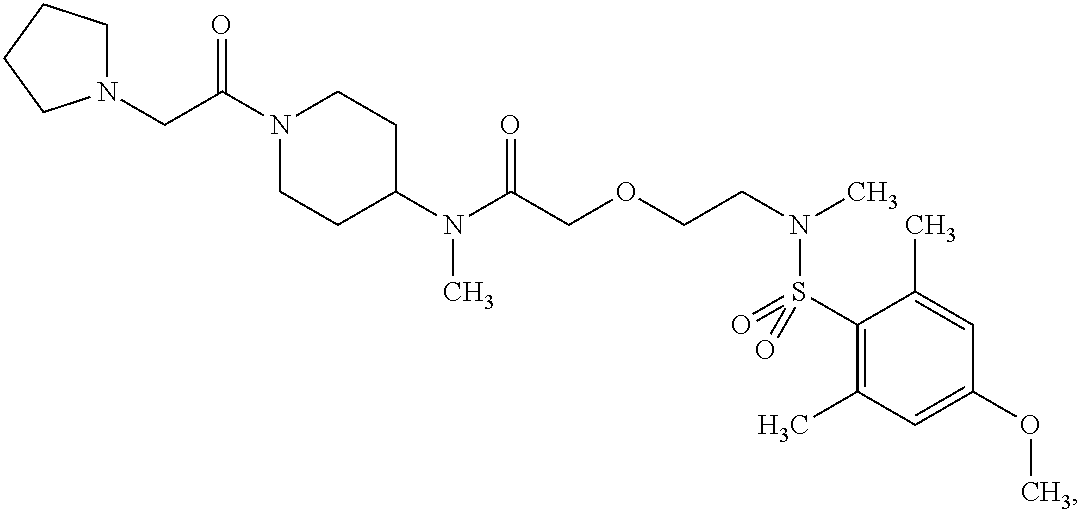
N1(CC(N2CCC(N(C(COCCN(C)S(=O)(C3=C(C)C=C(OC)C=C3C)=O)=O)C)CC2)=O)CCCC1
